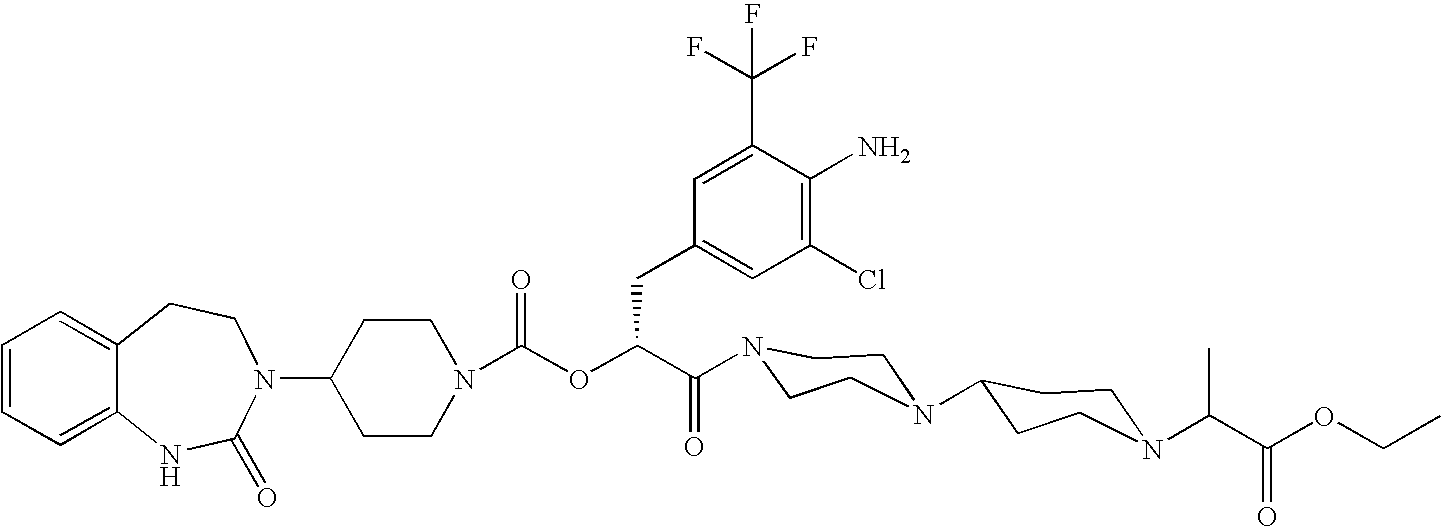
C12=CC=CC=C1NC(=O)N(C1CCN(C(OC(C(=O)N3CCN(C4CCN(C(C(OCC)=O)C)CC4)CC3)CC3=CC(Cl)=C(N)C(C(F)(F)F)=C3)=O)CC1)CC2
